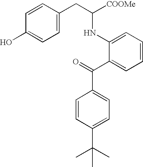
C1=CC(O)=CC=C1CC([COOMe])NC1=CC=CC=C1C(=O)C1=CC=C(C(C)(C)C)C=C1
